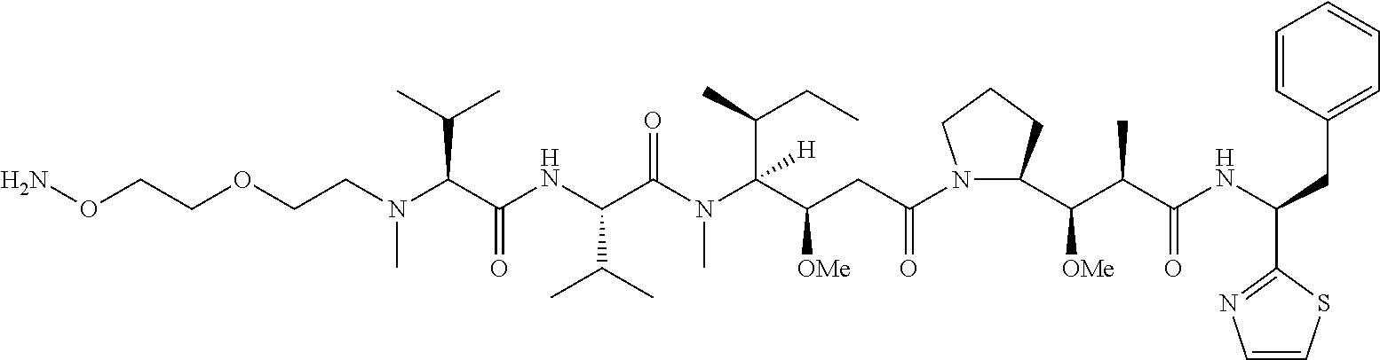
NOCCOCCN(C(C(NC(C(N(C(C(CC(N1C(C(C(C(NC(C2=NC=CS2)CC2=CC=CC=C2)=O)C)[OMe])CCC1)=O)[OMe])(C(CC)C)[H])C)=O)C(C)C)=O)C(C)C)C
